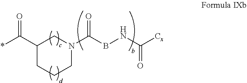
N1(C(BNC([Cx])=O)=O)CC(C(*)=O)CCC1
